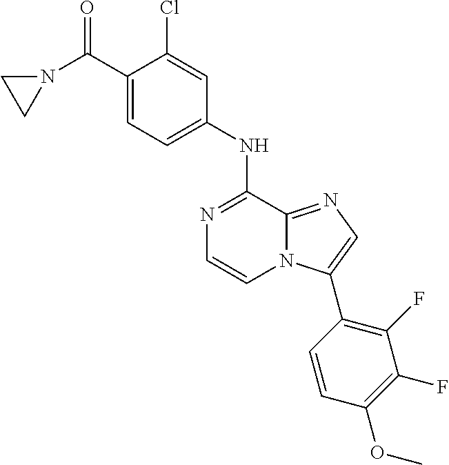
C1(NC2=NC=CN3C2=NC=C3C2=C(F)C(F)=C(OC)C=C2)=CC=C(C(N2CC2)=O)C(Cl)=C1
